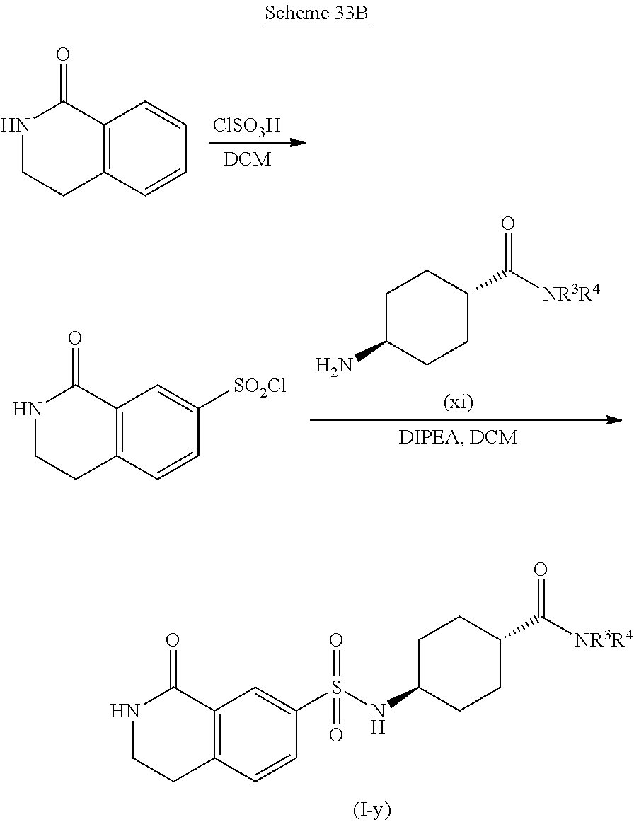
C12=C(C=CC(S(=O)(NC3CCC(C(=O)[NR3R4])CC3)=O)=C1)CCNC2=O.[ClSO3H].C12=C(C=CC=C1)CCNC2=O.C1C(N)CCC(C(=O)[NR3R4])C1.C12=C(C=CC([SO2Cl])=C1)CCNC2=O
